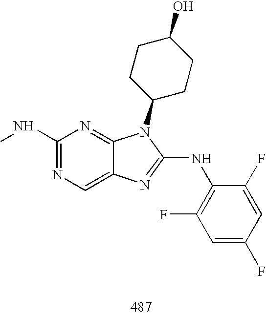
C1(NC)=NC=C2C(=N1)N(C1CCC(O)CC1)C(NC1=C(F)C=C(F)C=C1F)=N2
